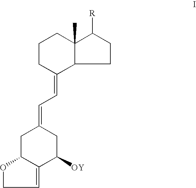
C1=C2C(OC1)CC(=CC=C1C3C(C)(CCC1)C([R])CC3)CC2[OY]
